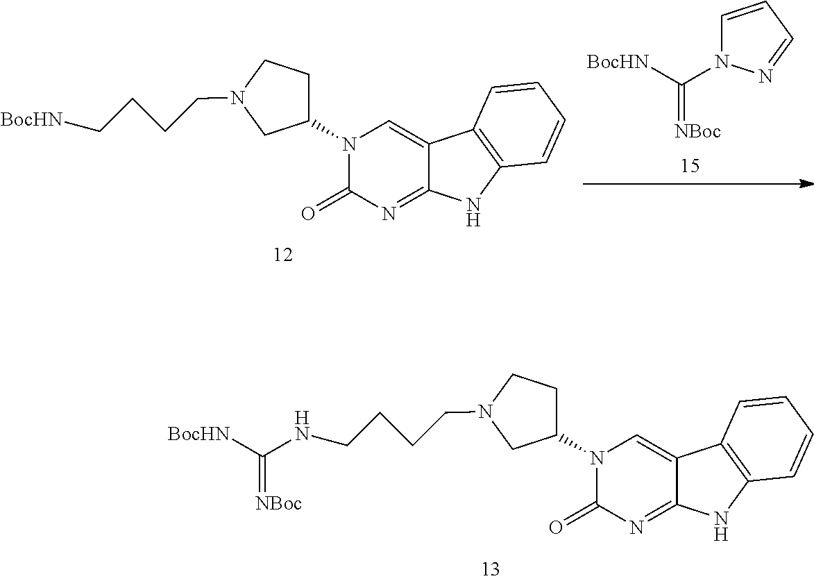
N1(C2CCN(CCCC[BocHN])C2)C(=O)N=C2C(=C1)C1=C(N2)C=CC=C1.C1=CC=NN1C([BocHN])=[NBoc].N1(C2CCN(CCCCNC([BocHN])=[NBoc])C2)C(=O)N=C2C(=C1)C1=C(N2)C=CC=C1
